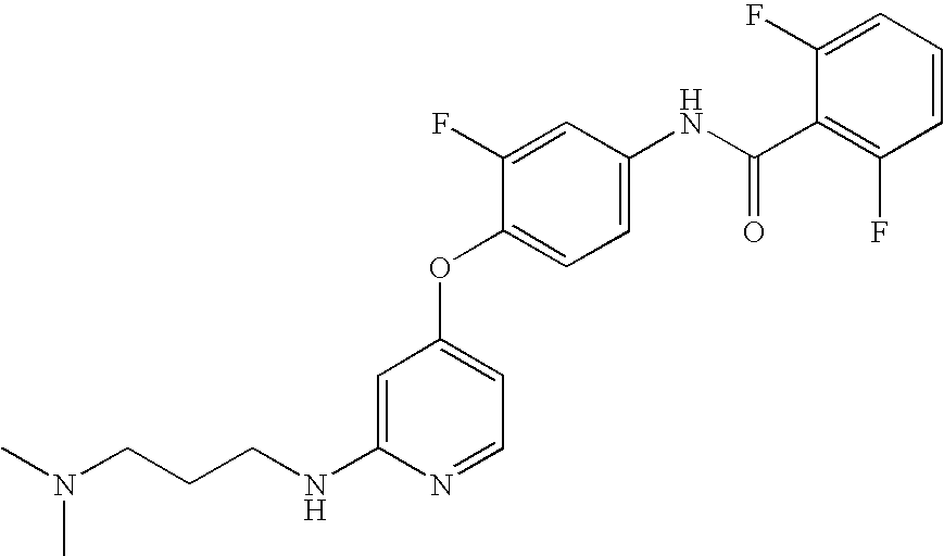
CN(CCCNC1=CC(OC2=CC=C(NC(C3=C(F)C=CC=C3F)=O)C=C2F)=CC=N1)C
